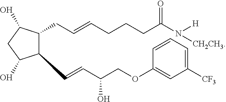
C1(CC=CCCCC(N([H])[CH2CH3])=O)C(C=CC(COC2=CC([CF3])=CC=C2)O)C(O)CC1O
